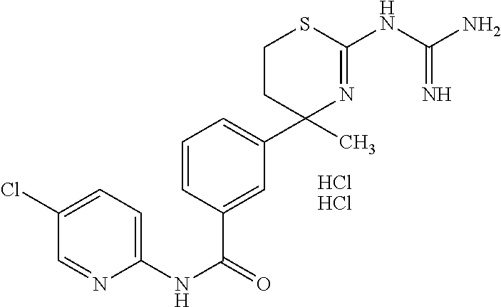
C1=CC(C(NC2=CC=C(Cl)C=N2)=O)=CC(C2(C)N=C(NC(N)=N)SCC2)=C1.Cl.Cl
